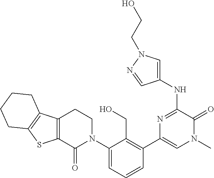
C12=C(C3=C(S1)CCCC3)CCN(C1=CC=CC(C3=CN(C)C(=O)C(NC4=CN(CCO)N=C4)=N3)=C1CO)C2=O
